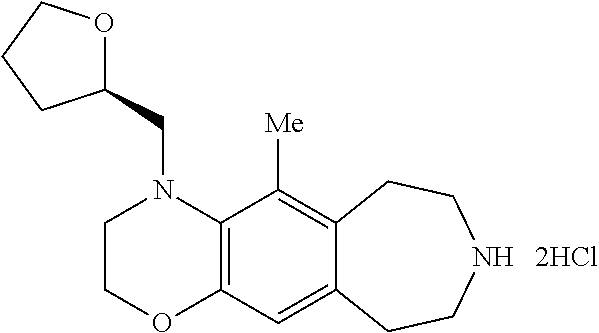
C1COC2=C(N1CC1OCCC1)C([Me])=C1C(=C2)CCNCC1
